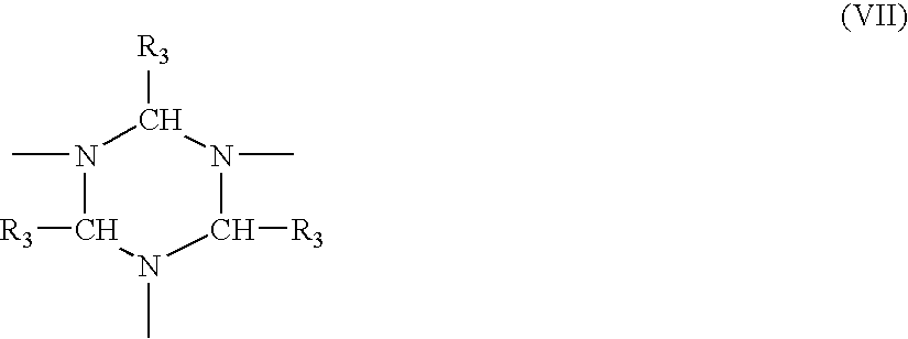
[R3]C1N(C)C([R3])N(C)C([R3])N1C
